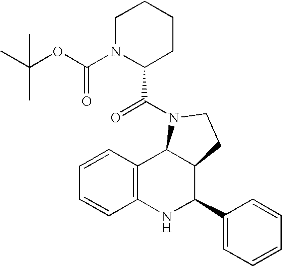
C1=CC2=C(C=C1)NC(C1=CC=CC=C1)C1C2N(C(=O)C2CCCCN2C(OC(C)(C)C)=O)CC1
